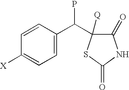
C1=CC(C(P)C2([Q])C(=O)NC(=O)S2)=CC=C1[X]
